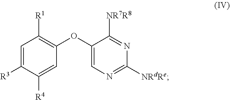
N1=C([NR7R8])C(OC2=C([R1])C=C([R3])C([R4])=C2)=CN=C1[NRdRe]
